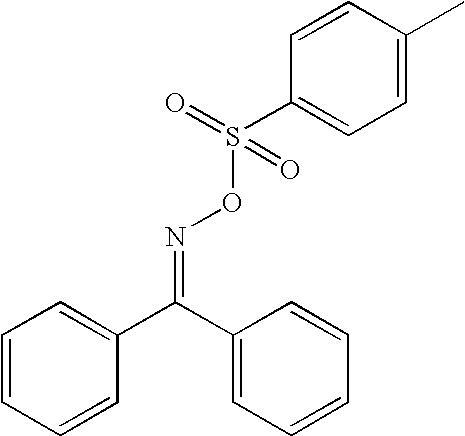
C1=CC=CC(C(C2=CC=CC=C2)=NOS(C2=CC=C(C)C=C2)(=O)=O)=C1
